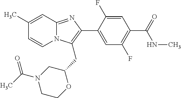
C1(C)=CC2=NC(C3=CC(F)=C(C(NC)=O)C=C3F)=C(CC3OCCN(C(C)=O)C3)N2C=C1
